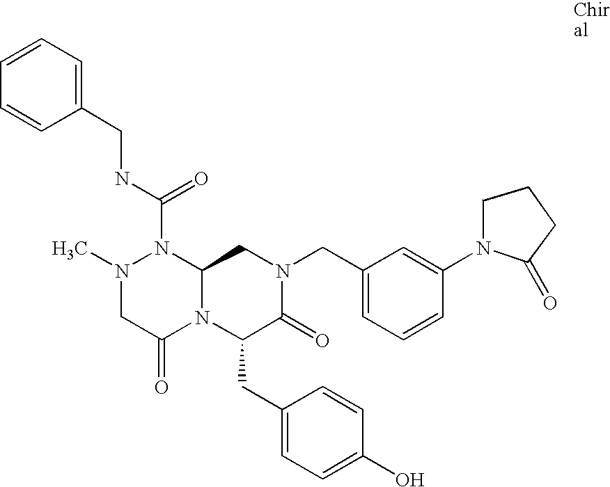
C1=CC=C(CNC(N2N(C)CC(=O)N3C2CN(CC2=CC=CC(N4C(=O)CCC4)=C2)C(=O)C3CC2=CC=C(O)C=C2)=O)C=C1
